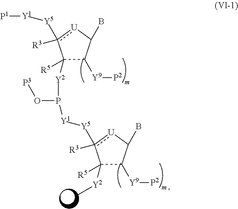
C1([Y2]P(O[P3])[Y1][Y5]c2([R3])[U]C(B)C([Y9][P2])C2([Y2]C)[R5])([R5])C([Y9][P2])C(B)[U]c1([R3])[Y5][Y1][P1]
